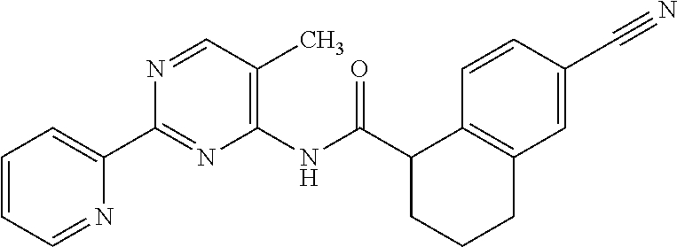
C1=CC=NC(C2=NC(NC(C3C4=C(C=C(C#N)C=C4)CCC3)=O)=C(C)C=N2)=C1
